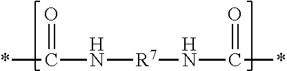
*C(=O)N[R7]NC(*)=O
